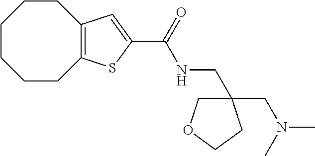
C1CCCC2=C(CC1)C=C(C(NCC1(CN(C)C)COCC1)=O)S2
